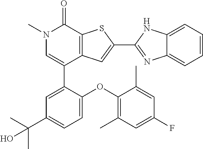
C1(C2=CC(C(C)(C)O)=CC=C2OC2=C(C)C=C(F)C=C2C)=CN(C)C(=O)C2=C1C=C(C1=NC3=CC=CC=C3N1)S2
